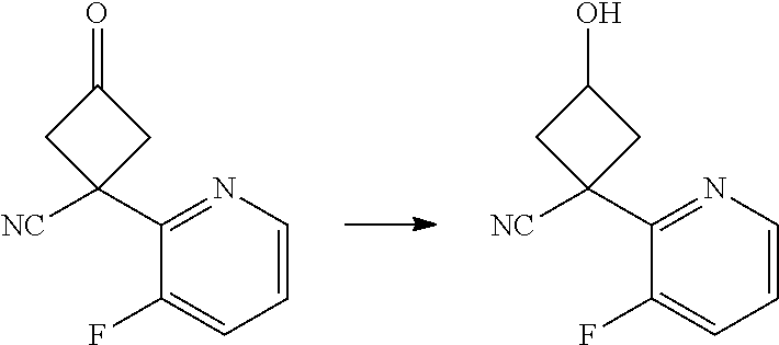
C1(C2([NC])CC(=O)C2)=NC=CC=C1F.C1(C2([NC])CC(O)C2)=NC=CC=C1F
